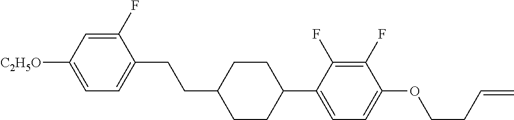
C1(F)=CC([C2H5O])=CC=C1CCC1CCC(C2=CC=C(OCCC=C)C(F)=C2F)CC1
